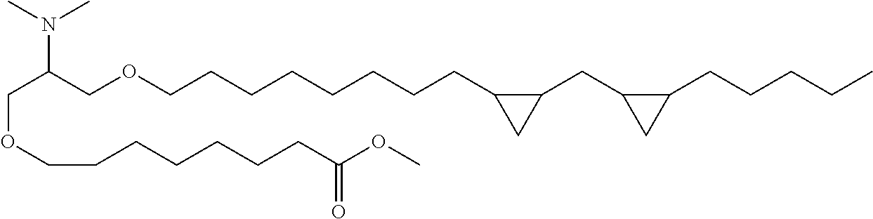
C(C(COCCCCCCCCC1C(CC2C(CCCCC)C2)C1)N(C)C)OCCCCCCCC(OC)=O
